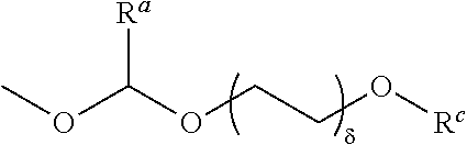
COC(OCCO[Rc])[Ra]
